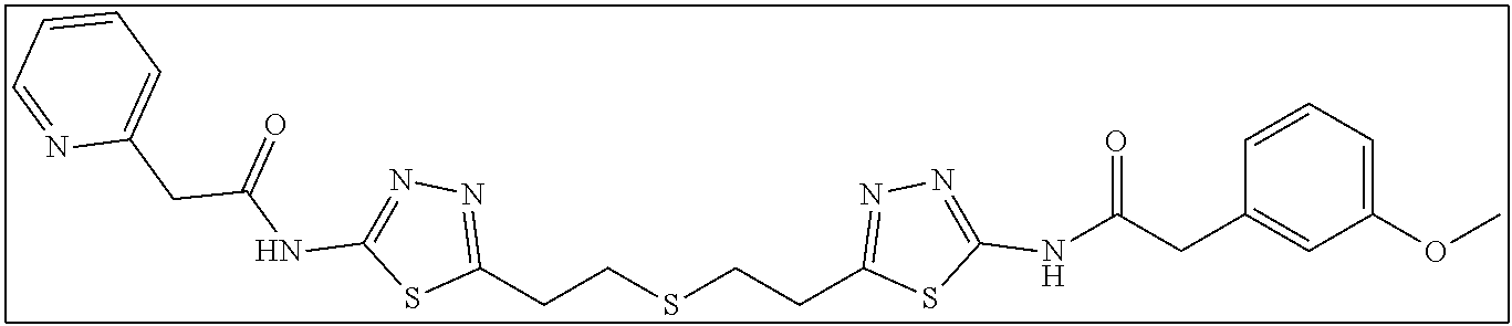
C(CSCCC1=NN=C(NC(CC2=CC(OC)=CC=C2)=O)S1)C1=NN=C(NC(CC2=CC=CC=N2)=O)S1
